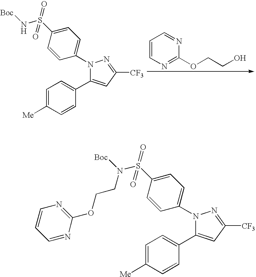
C1(S(N[Boc])(=O)=O)=CC=C(N2C(C3=CC=C([Me])C=C3)=CC([CF3])=N2)C=C1.C1=CN=C(OCCO)N=C1.C1(S(N([Boc])CCOC2=NC=CC=N2)(=O)=O)=CC=C(N2C(C3=CC=C([Me])C=C3)=CC([CF3])=N2)C=C1
